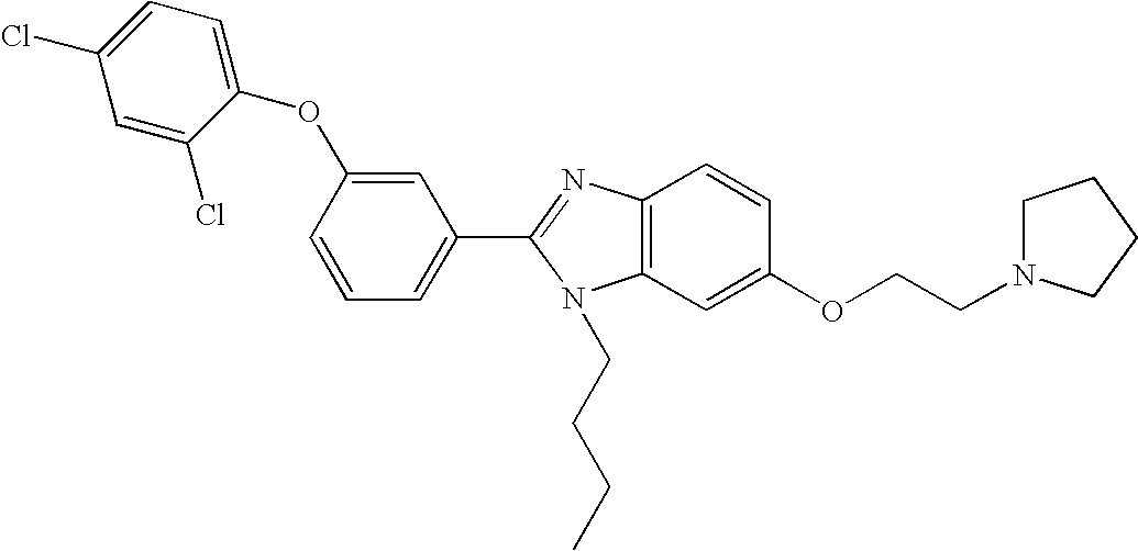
C1=C(OC2=CC=C(Cl)C=C2Cl)C=CC=C1C1=NC2=C(N1CCCC)C=C(OCCN1CCCC1)C=C2
